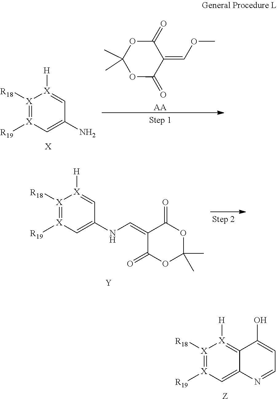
C1(=O)OC(C)(C)OC(=O)C1=COC.[AA].[X]1([R19])=[X]([R18])[X]([H])=CC(N)=C1.[X].[X]1([R19])=[X]([R18])[X]([H])=CC(NC=C2C(=O)OC(C)(C)OC2=O)=C1.[Y].[X]1([R19])=[X]([R18])[X]([H])=C2C(=C1)N=CC=C2O.[Z]
